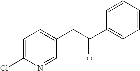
C1(C(CC2=CC=C(Cl)N=C2)=O)=CC=CC=C1
